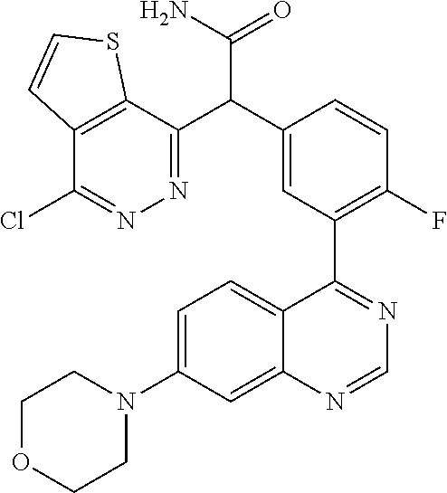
C12=CC(N3CCOCC3)=CC=C1C(C1=C(F)C=CC(C(C3=NN=C(Cl)C4=C3SC=C4)C(N)=O)=C1)=NC=N2
